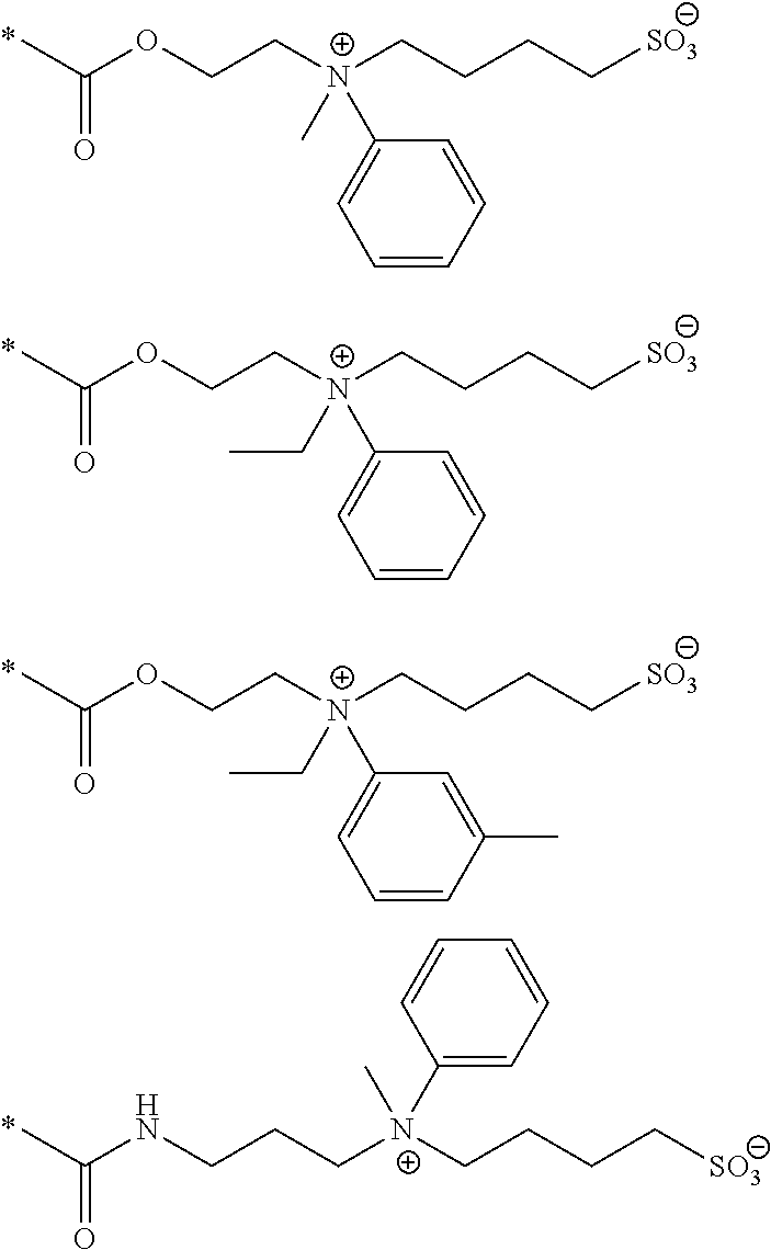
CC(OCC[N+](CCCC[SO3])(C)C1=CC=CC=C1)=O.CC(OCC[N+](CCCC[SO3])(CC)C1=CC=CC=C1)=O.CC(OCC[N+](CCCC[SO3])(CC)C1=CC=CC(C)=C1)=O.CC(NCCC[N+](CCCC[SO3])(C1=CC=CC=C1)C)=O
